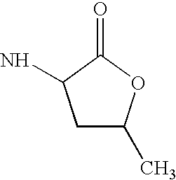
C1C(C)OC(=O)C1N
